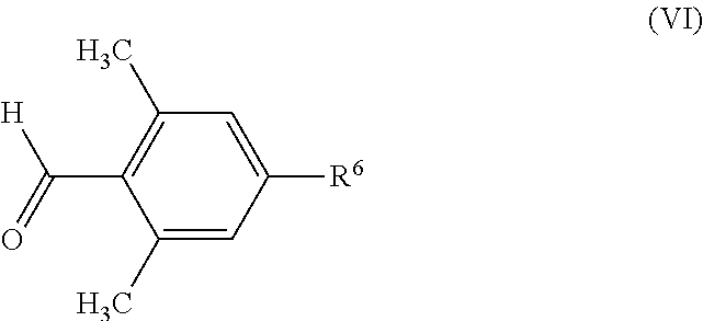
C1(C)=CC([R6])=CC(C)=C1C(=O)[H]
